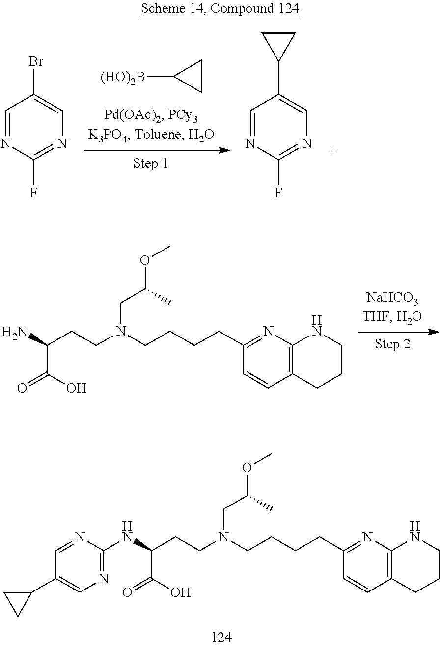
[(HO)2B]C1CC1.C1=NC(F)=NC=C1Br.C1=NC(F)=NC=C1C1CC1.NC(CCN(CCCCC1=NC2=C(C=C1)CCCN2)CC(OC)C)C(O)=O.C(CCN(CCCCC1=NC2=C(C=C1)CCCN2)CC(OC)C)(C(O)=O)NC1=NC=C(C2CC2)C=N1
